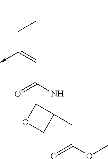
C(C(NC1(CC(OC)=O)COC1)=O)=C(CCC)->C
